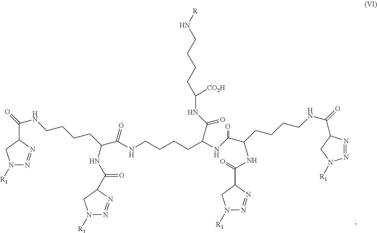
C(C(NCCCCC(NC(C(CCCCNC(=O)C1N=NN([R1])C1)NC(=O)C1CN([R1])N=N1)=O)C(=O)NC([CO2H])CCCCN[R])=O)(CCCCNC(=O)C1N=NN([R1])C1)NC(=O)C1N=NN([R1])C1
